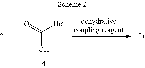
C(O)(=O)[Het]
